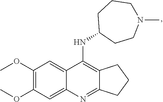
C12=C(NC3CCN(C)CCC3)C3=CC(OC)=C(OC)C=C3N=C1CCC2
